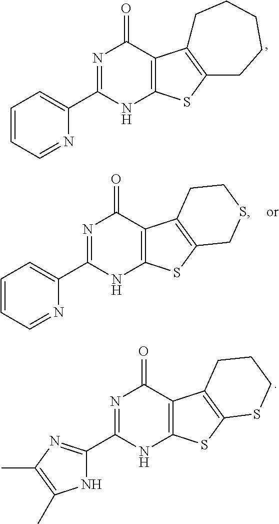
C1=CC=NC(C2=NC(=O)C3=C(N2)SC2=C3CCCCC2)=C1.C1(C2=NC(C)=C(C)N2)=NC(=O)C2=C(N1)SC1=C2CCCS1.C1=CC=NC(C2=NC(=O)C3=C(N2)SC2=C3CCSC2)=C1
